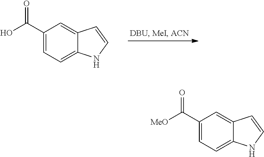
OC(C1=CC=C2C(=C1)C=CN2)=O.[MeO]C(C1=CC=C2C(=C1)C=CN2)=O
